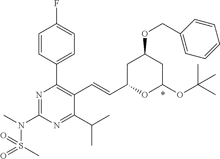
C1=CC(C2=C(C=CC3OC(OC(C)(C)C)CC(OCC4=CC=CC=C4)C3)C(C(C)C)=NC(N(C)S(C)(=O)=O)=N2)=CC=C1F
